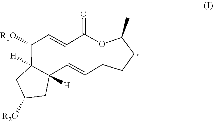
[R2O]C1CC2([H])C([H])(C1)C([R1O])C=CC(=O)OC(C)CCCC=C2
